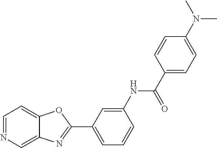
C1=C(NC(=O)C2=CC=C(N(C)C)C=C2)C=CC=C1C1=NC2=CN=CC=C2O1
